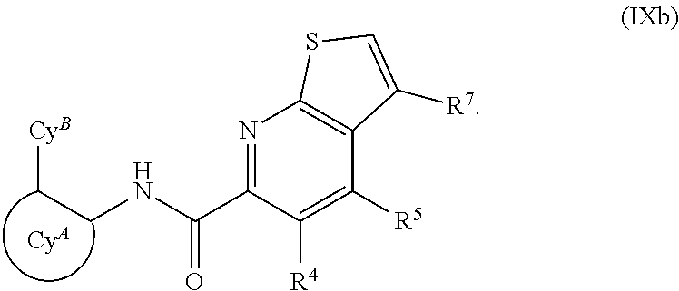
[CyB]CCNC(=O)C1=NC2=C(C([R5])=C1[R4])C([R7])=CS2.[CyA]
